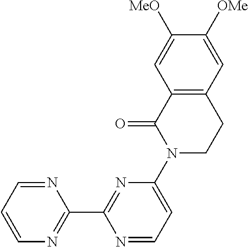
[MeO]C1=CC2=C(CCN(C3=CC=NC(C4=NC=CC=N4)=N3)C2=O)C=C1[OMe]
